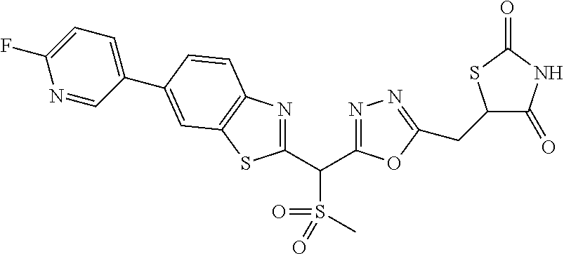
C1(C(C2=NN=C(CC3C(=O)NC(=O)S3)O2)S(=O)(=O)C)=NC2=C(S1)C=C(C1=CC=C(F)N=C1)C=C2
